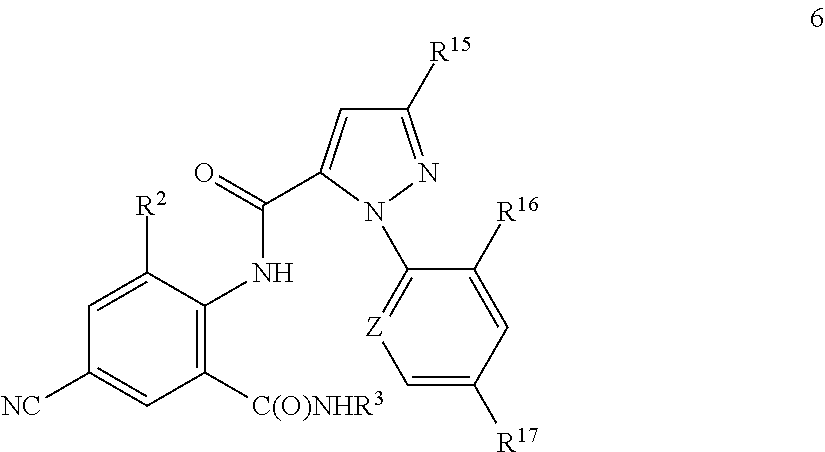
C1([C(O)NHR3])=C(NC(=O)C2=CC([R15])=NN2C2=[Z]C=C([R17])C=C2[R16])C([R2])=CC([NC])=C1
